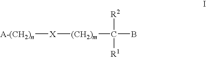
[A-(CH2)n][X][(CH2)m]C([R2])([R1])B
